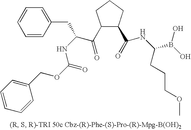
C1=CC(CC(C(=O)C2C(C(=O)NC(B(O)O)CCCOC)CCC2)NC(OCC2=CC=CC=C2)=O)=CC=C1
